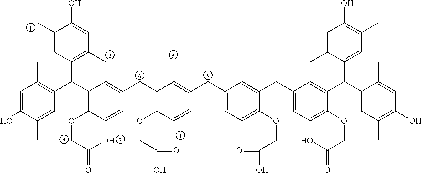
C1(C)=CC(C(C2=C(OCC(O)=O)C=CC(CC3=C(OCC(O)=O)c(c)=CC(CC4=CC(C)=C(OCC(=O)O)C(CC5=CC=C(OCC(=O)O)C(C(C6=CC(C)=C(O)C=C6C)C6=CC(C)=C(O)C=C6C)=C5)=C4C)=C3C)=C2)C2=C(C)C=C(O)C(C)=C2)=C(C)C=C1O
